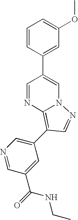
C1=CC(C2=CN3C(=C(C4=CN=CC(C(=O)NCC)=C4)C=N3)N=C2)=CC(OC)=C1
